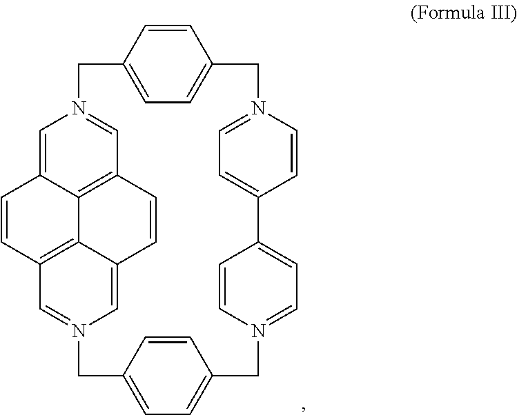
C1=C2C3=C4C=N1CC1=CC=C(C=C1)CN1=CC=C(C5=CC=N(C=C5)CC5=CC=C(CN6=CC(=C3C(=C6)C=C4)C=C2)C=C5)C=C1
